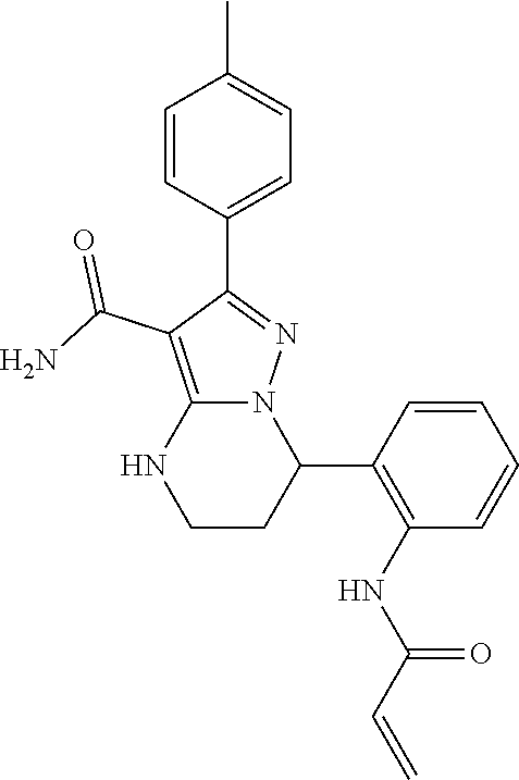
C1=CC(C2=NN3C(=C2C(N)=O)NCCC3C2=C(NC(C=C)=O)C=CC=C2)=CC=C1C
